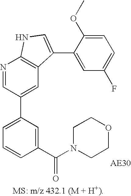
C1=C(C2=CC3=C(N=C2)NC=C3C2=CC(F)=CC=C2OC)C=C(C(=O)N2CCOCC2)C=C1
